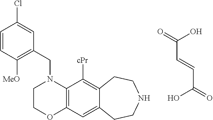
C(N1CCOC2=C1C([cPr])=C1C(=C2)CCNCC1)C1=C([MeO])C=CC(Cl)=C1.O=C(C=CC(=O)O)O
